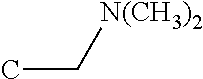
C(C)[N(CH3)2]
